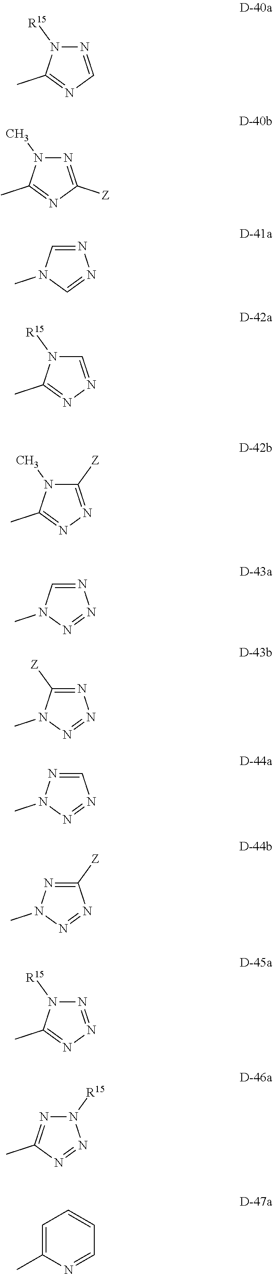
N1=CN=C(C)N1[R15].N1=C([Z])N=C(C)N1C.N1=CN(C)C=N1.C1=NN=C(C)N1[R15].C1([Z])=NN=C(C)N1C.N1=CN(C)N=N1.N1=C([Z])N(C)N=N1.C1=NN(C)N=N1.C1([Z])=NN(C)N=N1.N1=NN=C(C)N1[R15].N1([R15])N=C(C)N=N1.C1=C(C)N=CC=C1
